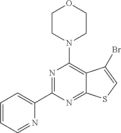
C1(C2=NC(N3CCOCC3)=C3C(=N2)SC=C3Br)=CC=CC=N1
